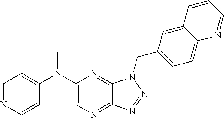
C1(N(C2=CC=NC=C2)C)=CN=C2C(=N1)N(CC1=CC=C3C(=C1)C=CC=N3)N=N2
